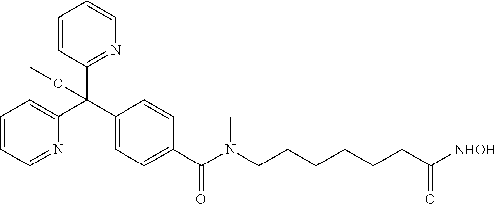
C1(C(C2=CC=CC=N2)(C2=NC=CC=C2)OC)=CC=C(C(=O)N(CCCCCCC([NHOH])=O)C)C=C1
